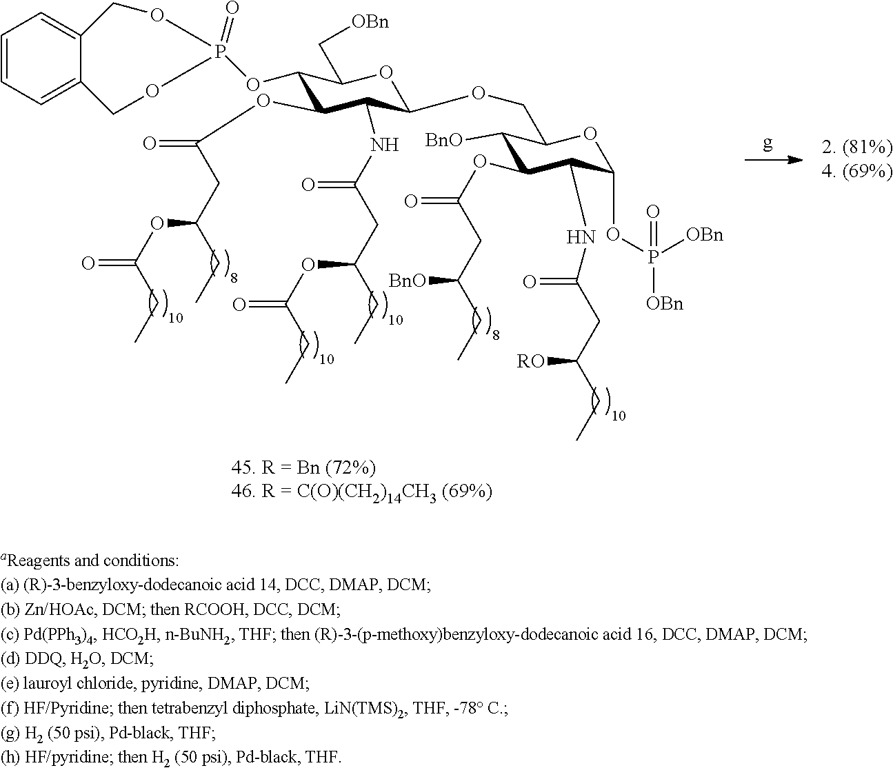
C1=CC=C2C(=C1)COP(=O)(OC1C(OC(=O)CC(CC)OC(CC)=O)C(NC(=O)CC(OC(CC)=O)CC)C(OCC3OC(OP([OBn])(=O)[OBn])C(NC(=O)CC([RO])CC)C(OC(=O)CC([BnO])CC)C3[BnO])OC1C[OBn])OC2
